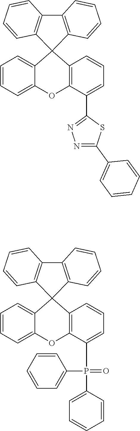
N1=C(C2=CC=CC=C2)SC(C2=CC=CC3=C2OC2=CC=CC=C2C32C3=C(C=CC=C3)C3=C2C=CC=C3)=N1.C12=CC=CC=C1C1(C3=C(O2)C(P(C2=CC=CC=C2)(C2=CC=CC=C2)=O)=CC=C3)C2=C(C=CC=C2)C2=C1C=CC=C2
